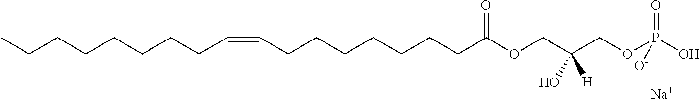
CCCCCCCCC=CCCCCCCCC(OCC(COP(O)(=O)[O-])(O)[H])=O.[Na]
